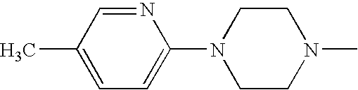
N1=CC(C)=CC=C1N1CCN(C)CC1
